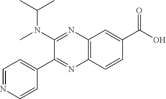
C12=C(C=CC(C(O)=O)=C1)N=C(C1=CC=NC=C1)C(N(C(C)C)C)=N2
